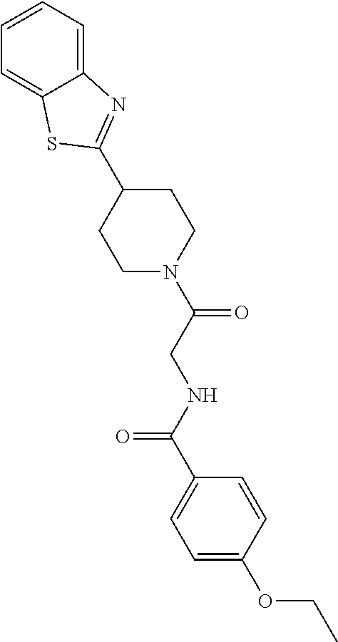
C1(C2=NC3=CC=CC=C3S2)CCN(C(CNC(=O)C2=CC=C(OCC)C=C2)=O)CC1
